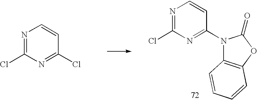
N1=C(Cl)N=C(Cl)C=C1.N1=C(Cl)N=C(N2C3=C(OC2=O)C=CC=C3)C=C1
